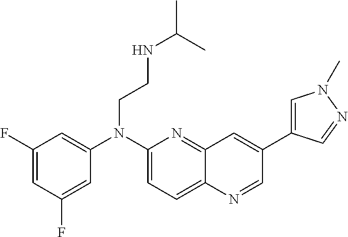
C1=C(F)C=C(F)C=C1N(C1=CC=C2C(=N1)C=C(C1=CN(C)N=C1)C=N2)CCNC(C)C
